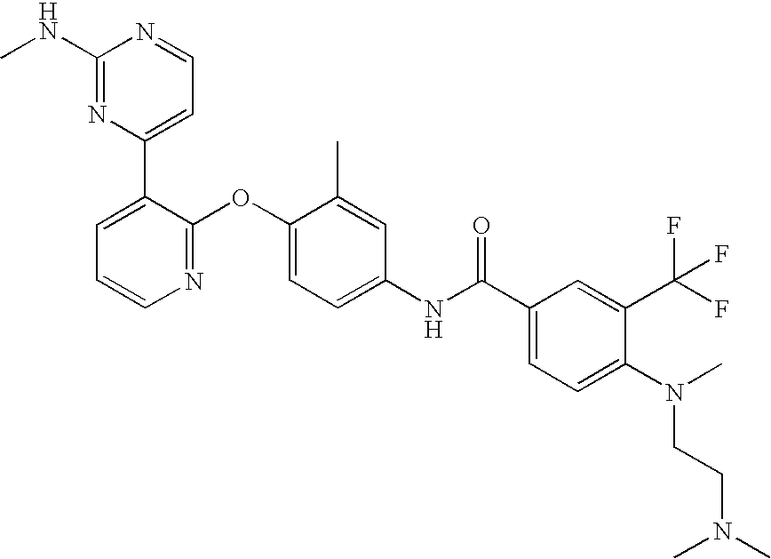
C1(NC)=NC(C2=CC=CN=C2OC2=CC=C(NC(C3=CC=C(N(C)CCN(C)C)C(C(F)(F)F)=C3)=O)C=C2C)=CC=N1
